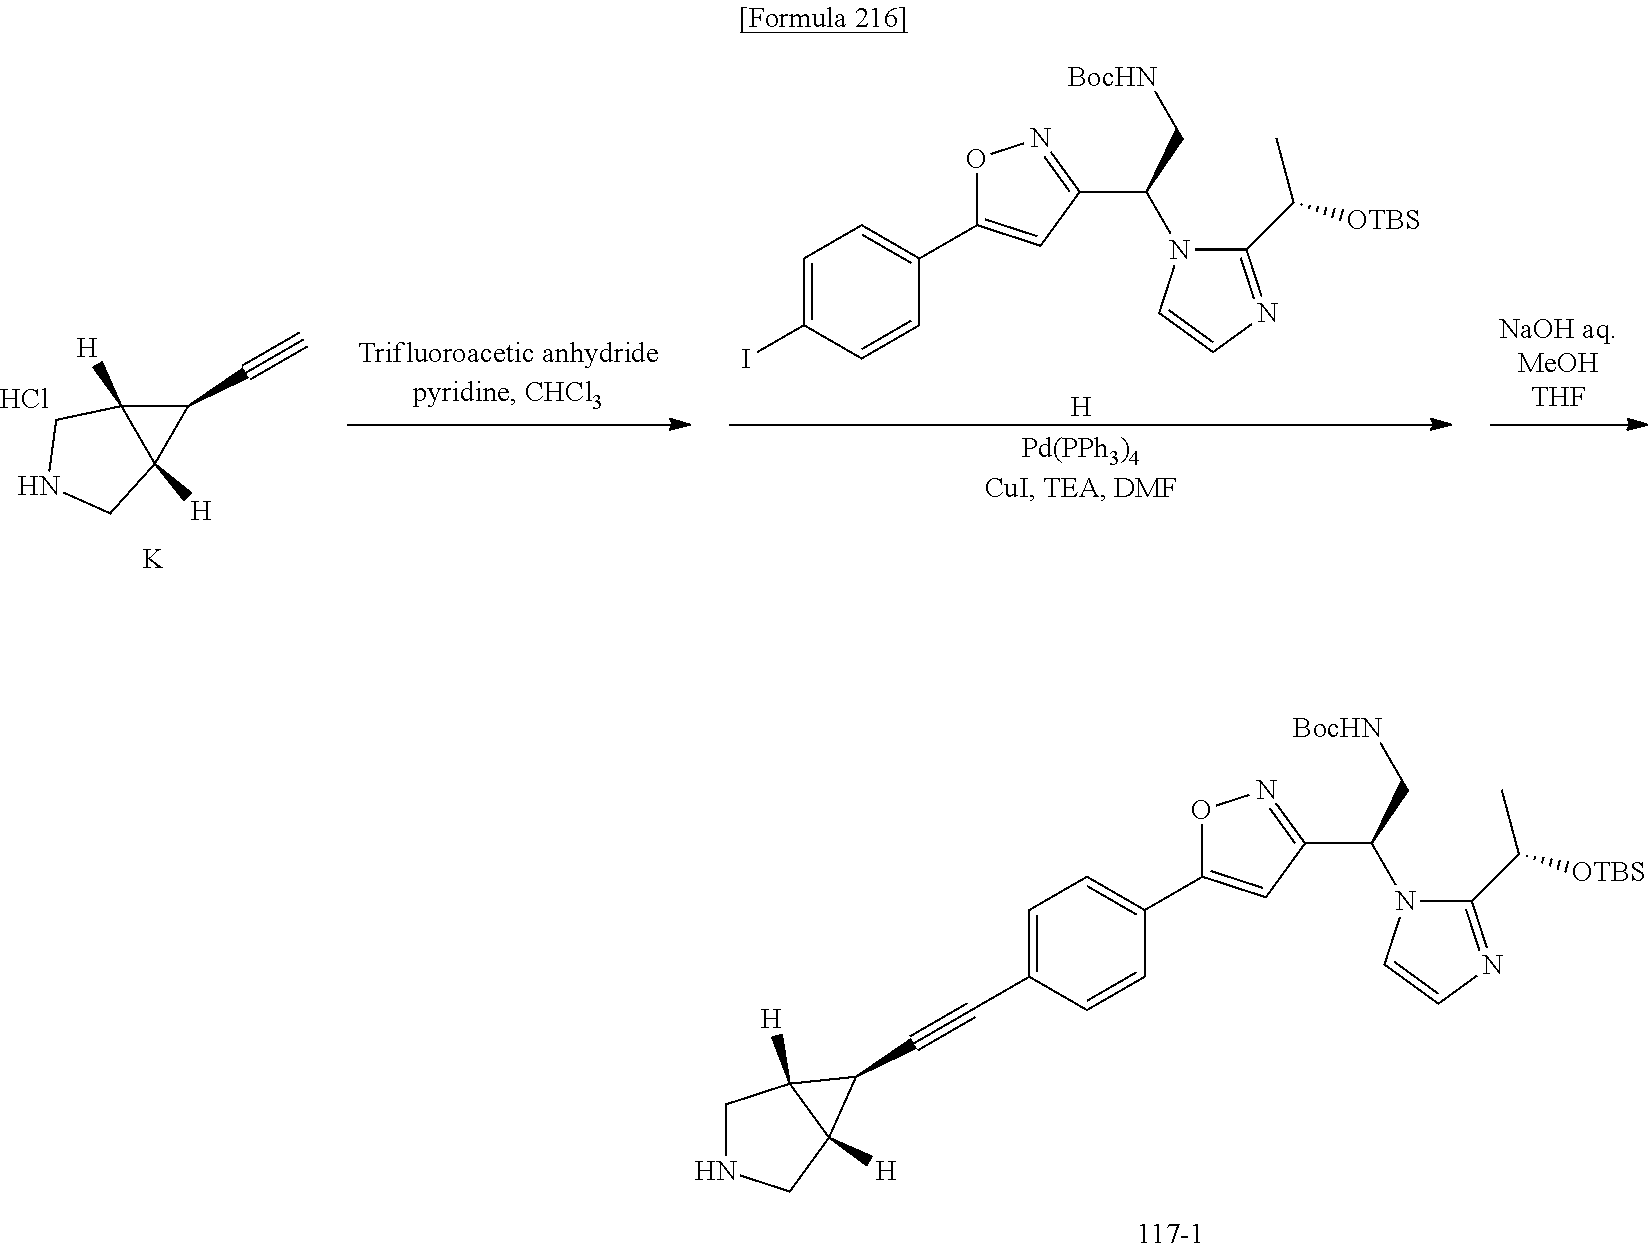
O1C(C2=CC=C(I)C=C2)=CC(C(N2C(C(C)[OTBS])=NC=C2)C[BocHN])=N1.[H].Cl.C1(C#C)C2([H])C1([H])CNC2.[K].C1NCC2([H])C1([H])C2C#CC1=CC=C(C2=CC(C(N3C(C(C)[OTBS])=NC=C3)C[BocHN])=NO2)C=C1
